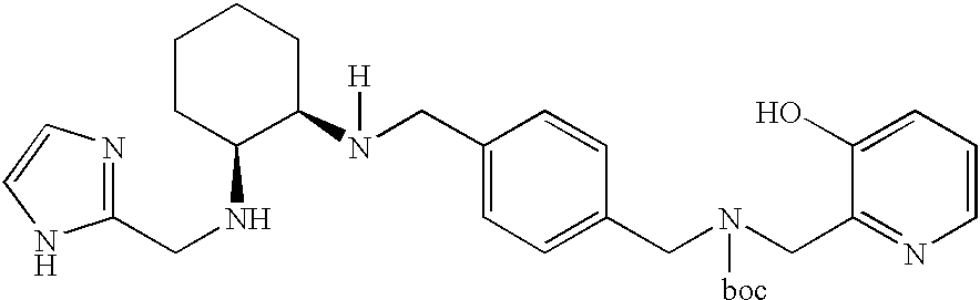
N1=C(CNC2C(N(CC3=CC=C(CN(CC4=NC=CC=C4O)[boc])C=C3)[H])CCCC2)NC=C1
